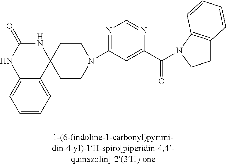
C1=CC=C2C(=C1)NC(=O)NC21CCN(C2=NC=NC(C(=O)N3C4=C(CC3)C=CC=C4)=C2)CC1
